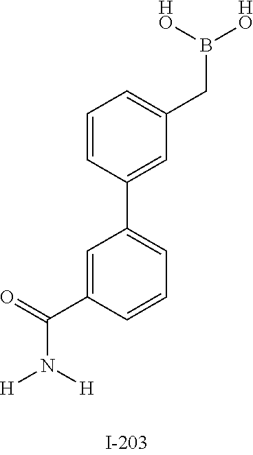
[H]N([H])C(=O)C1=CC(C2=CC(CB([HO])[HO])=CC=C2)=CC=C1
